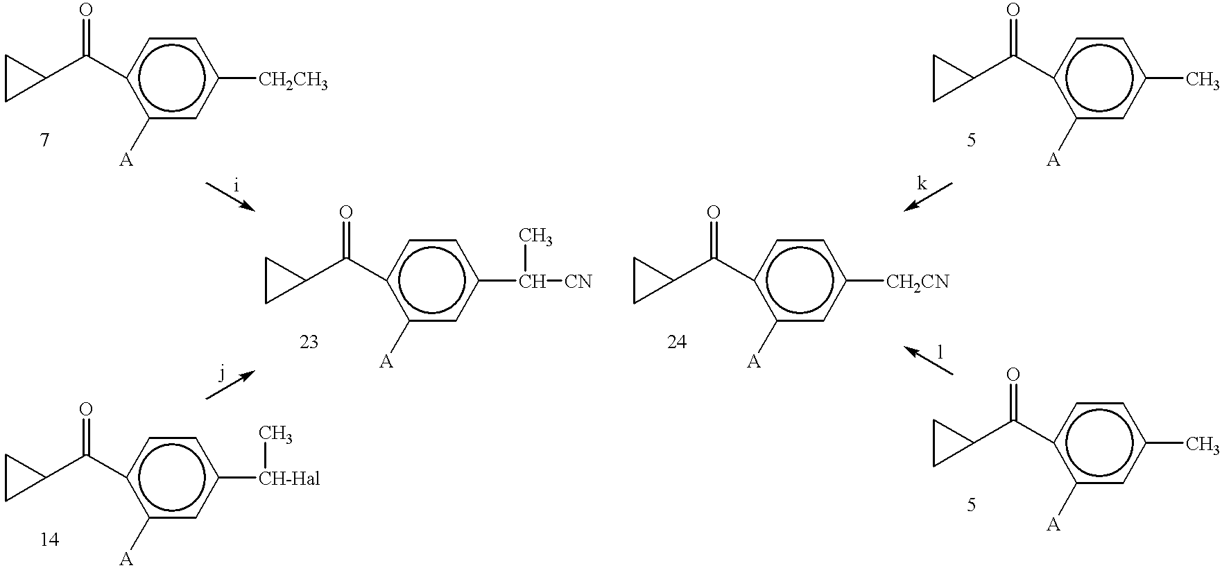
c1([A])cc([CH2CH3])ccc1C(C1CC1)=O.c1([A])cc(C(C)[CN])ccc1C(C1CC1)=O.c1([A])cc([CH-Hal]C)ccc1C(C1CC1)=O.c1([A])cc([CH2CN])ccc1C(C1CC1)=O.c1([A])cc(C)ccc1C(C1CC1)=O.c1([A])cc(C)ccc1C(C1CC1)=O
